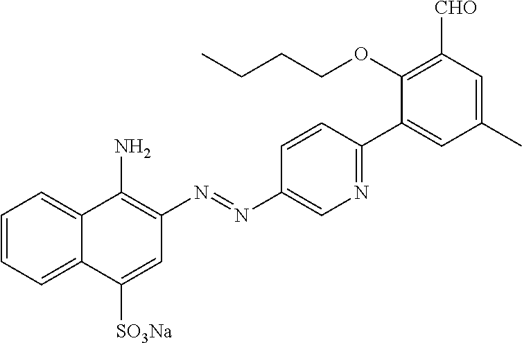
C1=CC=C2C(=C1)C(N)=C(N=NC1=CN=C(C3=CC(C)=CC([CHO])=C3OCCCC)C=C1)C=C2[SO3Na]
